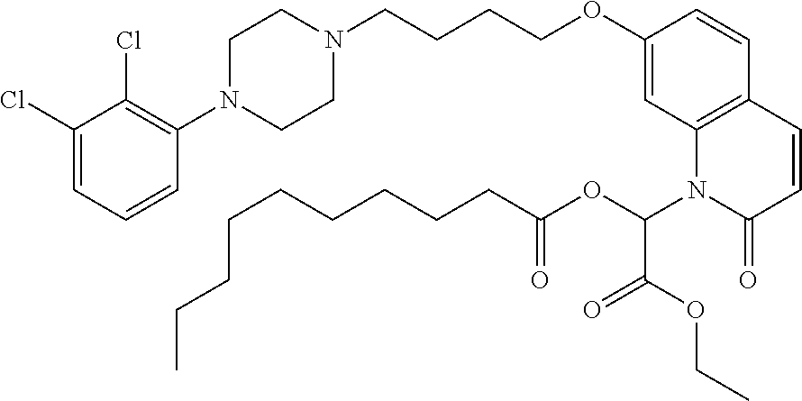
C1(Cl)=CC=CC(N2CCN(CCCCOC3=CC4=C(C=C3)C=CC(=O)N4C(C(OCC)=O)OC(=O)CCCCCCCCC)CC2)=C1Cl
